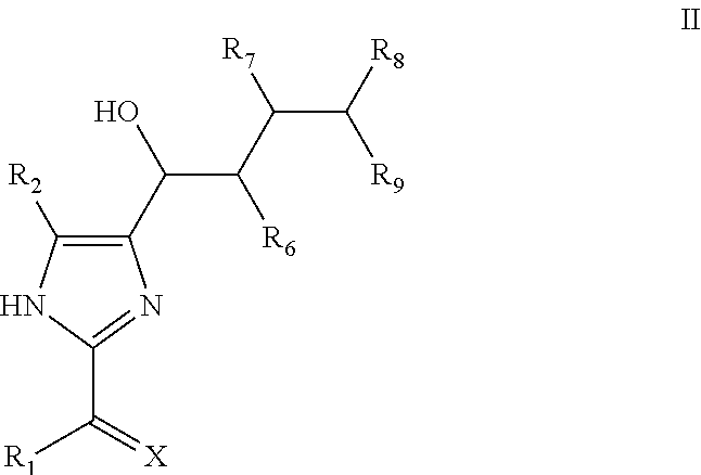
C1(C(C(C([R7])C([R8])[R9])[R6])O)=C([R2])NC(C(=[X])[R1])=N1
